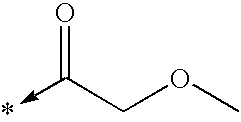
*<-C(COC)=O
